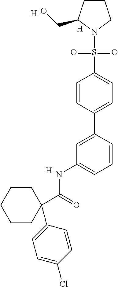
C1CC(CO)N(S(=O)(=O)C2=CC=C(C3=CC(NC(C4(C5=CC=C(Cl)C=C5)CCCCC4)=O)=CC=C3)C=C2)C1.[H].[H].[H]
